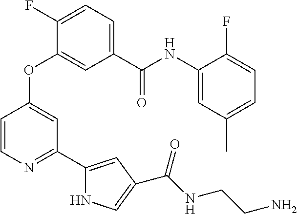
C1=C(C(=O)NC2=CC(C)=CC=C2F)C=C(OC2=CC(C3=CC(C(NCCN)=O)=CN3)=NC=C2)C(F)=C1
